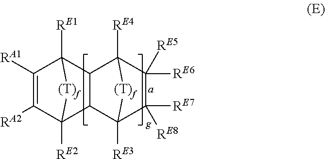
C12([RE2])C3C(C([RE1])([(T)f]1)C([RA1])=C2[RA2])C1([RE4])C([RE5])([RE6])C([RE8])([RE7])C3([RE3])[(T)f]1
